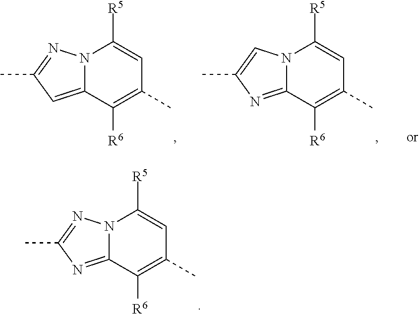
N12C(=CC(C)=N1)C([R6])=C(C)C=C2[R5].N12C(=NC(C)=C1)C([R6])=C(C)C=C2[R5].N12C(=NC(C)=N1)C([R6])=C(C)C=C2[R5]
